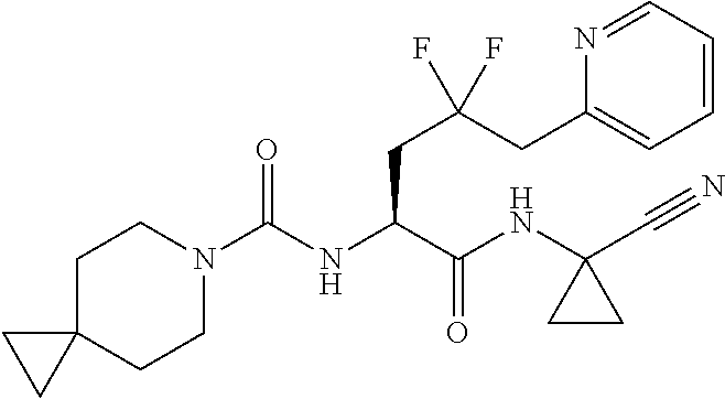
C1C2(CCN(C(NC(C(NC3(C#N)CC3)=O)CC(CC3=CC=CC=N3)(F)F)=O)C1)CC2
